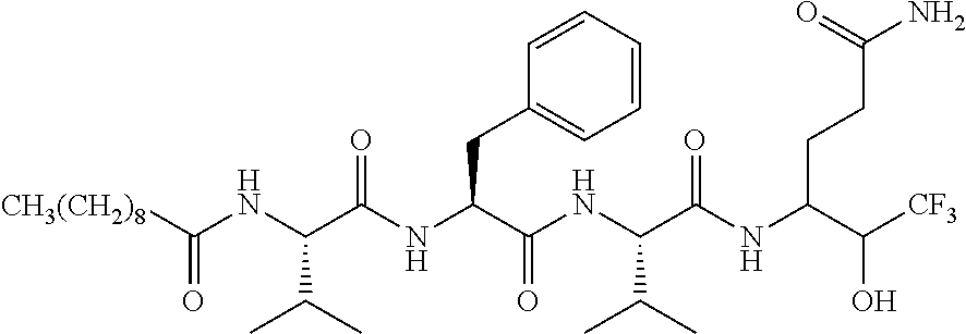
[CH3(CH2)8]C(NC(C(NC(C(NC(C(NC(C([CF3])O)CCC(N)=O)=O)C(C)C)=O)CC1=CC=CC=C1)=O)C(C)C)=O
